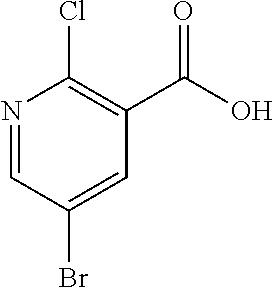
N1=CC(Br)=CC(C(O)=O)=C1Cl
